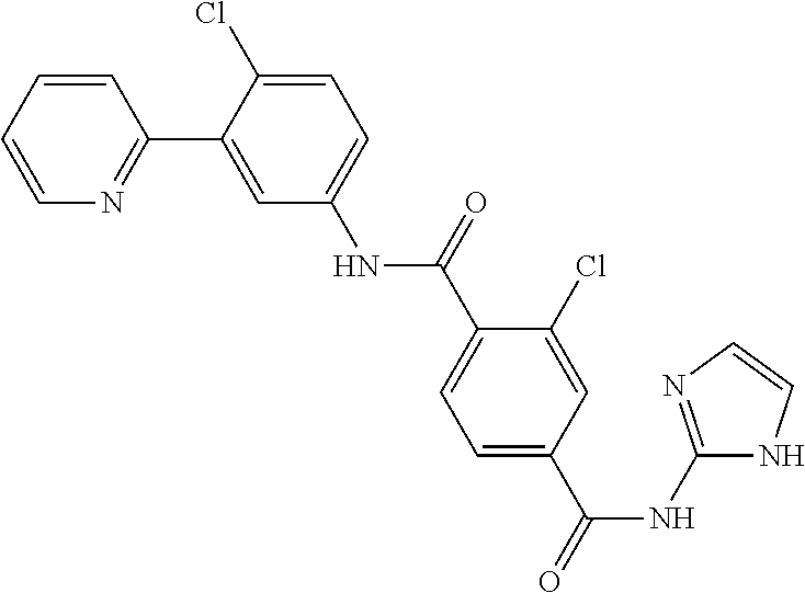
C1=CC=CN=C1C1=CC(NC(C2=CC=C(C(=O)NC3=NC=CN3)C=C2Cl)=O)=CC=C1Cl
